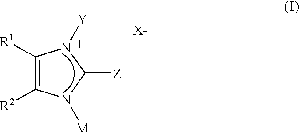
C1([R1])=C([R2])N([M])C([Z])N1[Y]
